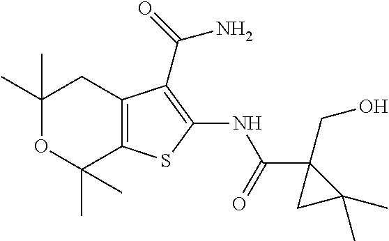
C1(C)(C)OC(C)(C)C2=C(C1)C(C(N)=O)=C(NC(=O)C1(CO)CC1(C)C)S2
